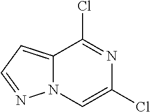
C12=CC=NN1C=C(Cl)N=C2Cl
